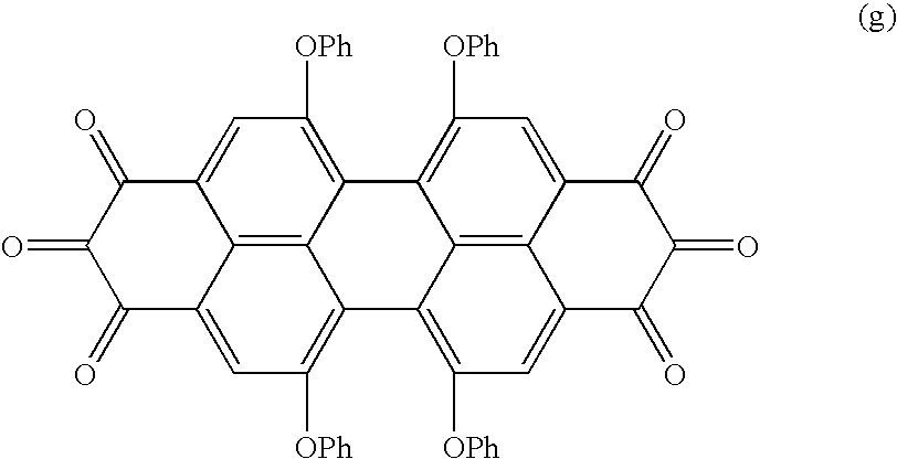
C1(=O)C2=CC([OPh])=C3C4=C2C(=CC([OPh])=C4C2=C([OPh])C=C4C5=C2C3=C([OPh])C=C5C(=O)C(=O)C4=O)C(=O)C1=O
